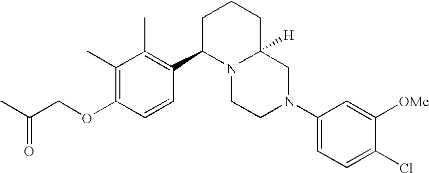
C1(C)=C(OCC(C)=O)C=CC(C2N3C([H])(CCC2)CN(C2=CC=C(Cl)C([OMe])=C2)CC3)=C1C
